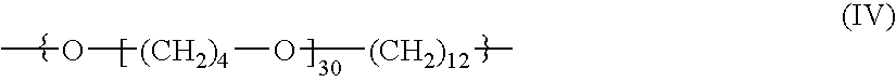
CO[(CH2)4]O[(CH2)12]C
